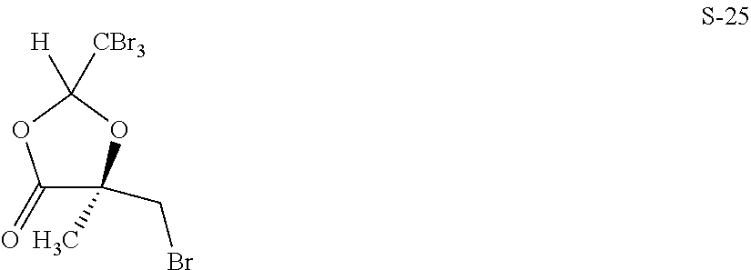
BrCC1(C)C(=O)OC([H])([CBr3])O1
